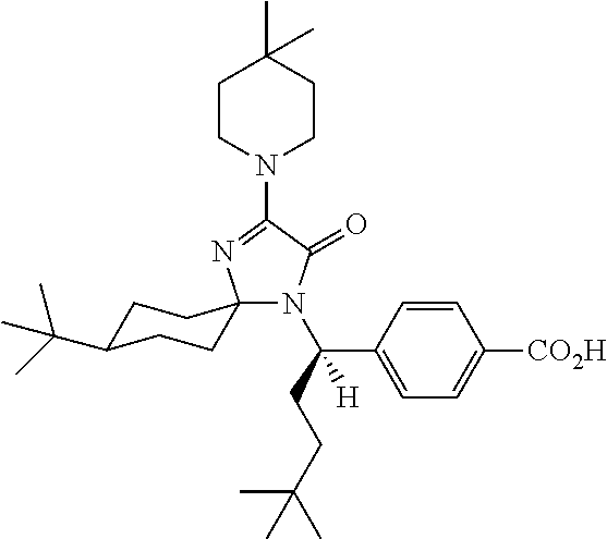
C1CN(C2=NC3(N(C(CCC(C)(C)C)(C4=CC=C([CO2H])C=C4)[H])C2=O)CCC(C(C)(C)C)CC3)CCC1(C)C
